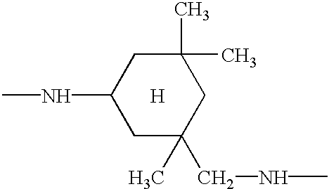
CNC1CC(C)(CNC)CC(C)(C)C1.[H]
